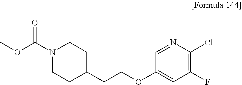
N1(C(OC)=O)CCC(CCOC2=CC(F)=C(Cl)N=C2)CC1
